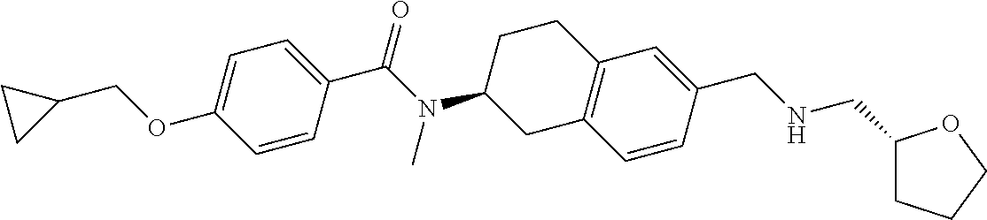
C1=C(OCC2CC2)C=CC(C(N(C2CC3=C(CC2)C=C(CNCC2CCCO2)C=C3)C)=O)=C1
